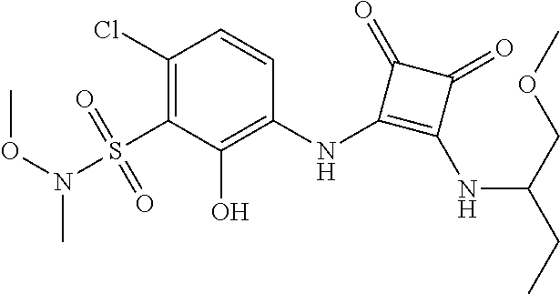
C1(Cl)=C(S(N(OC)C)(=O)=O)C(O)=C(NC2=C(NC(COC)CC)C(=O)C2=O)C=C1
